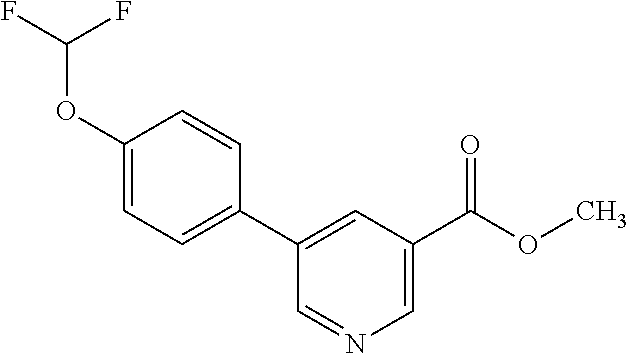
C1(OC(F)F)=CC=C(C2=CC(C(=O)OC)=CN=C2)C=C1
